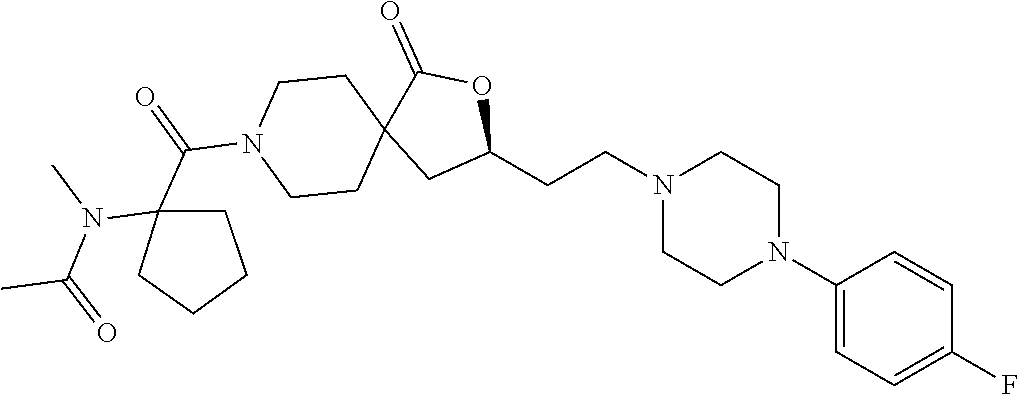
C1(N2CCN(CCC3OC(=O)C4(C3)CCN(C(C3(N(C(C)=O)C)CCCC3)=O)CC4)CC2)=CC=C(F)C=C1
